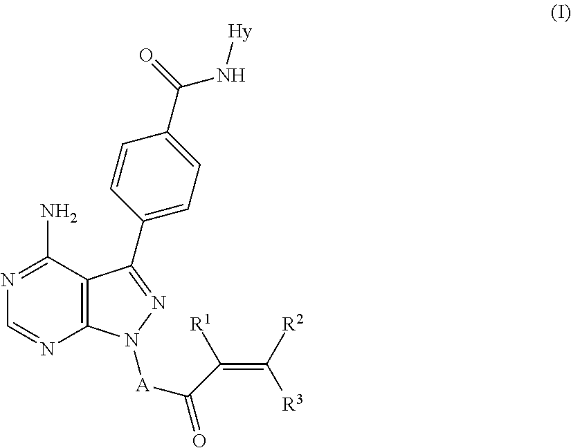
C12=C(C(N)=NC=N1)C(C1=CC=C(C(=O)N[Hy])C=C1)=NN2[A]C(=O)C(=C([R2])[R3])[R1]
